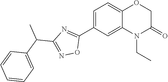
C1=C(C2=NC(C(C)C3=CC=CC=C3)=NO2)C=C2C(=C1)OCC(=O)N2CC
